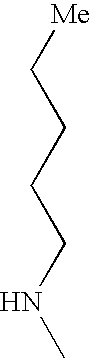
C(CCNC)C[Me]
